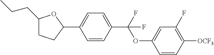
C1(CCC)CCC(C2=CC=C(C(OC3=CC(F)=C([OCF3])C=C3)(F)F)C=C2)O1
